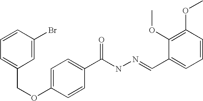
C1=C(Br)C=CC=C1COC1=CC=C(C(NN=CC2=CC=CC(OC)=C2OC)=O)C=C1
